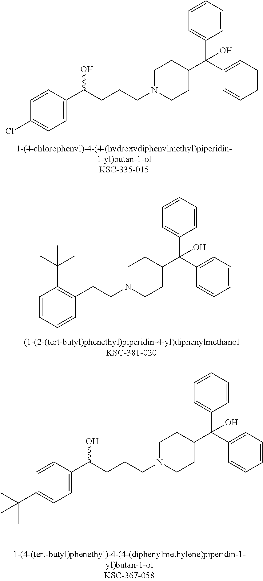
C1=C(C(CCCN2CCC(C(C3=CC=CC=C3)(C3=CC=CC=C3)O)CC2)O)C=CC(Cl)=C1.C1=CC=CC(C(C)(C)C)=C1CCN1CCC(C(C2=CC=CC=C2)(C2=CC=CC=C2)O)CC1.C1=C(C(CCCN2CCC(C(C3=CC=CC=C3)(C3=CC=CC=C3)O)CC2)O)C=CC(C(C)(C)C)=C1
